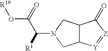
C12C([Y]=[Z]C1=O)CN(C(C(O[R19])=O)[R1])C2
